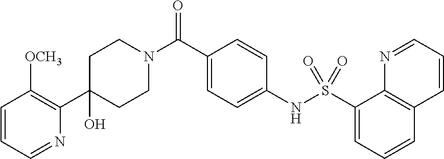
C1(C2=C([OCH3])C=CC=N2)(O)CCN(C(C2=CC=C(NS(C3=CC=CC4=C3N=CC=C4)(=O)=O)C=C2)=O)CC1
